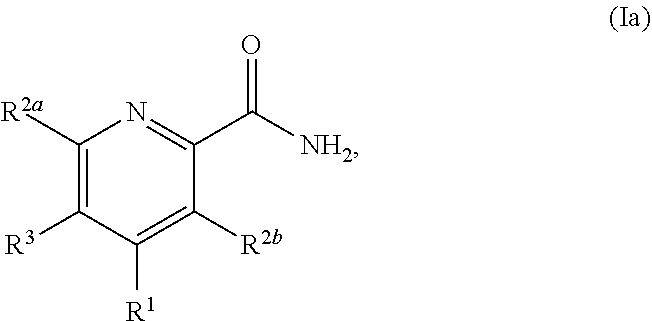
C1([R2a])=C([R3])C([R1])=C([R2b])C(C([NH2])=O)=N1
